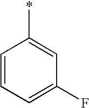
C1=CC=C(F)C=C1*
